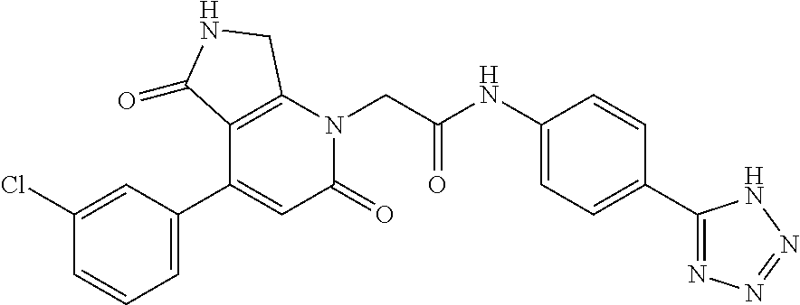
C12=C(N(CC(NC3=CC=C(C4=NN=NN4)C=C3)=O)C(=O)C=C1C1=CC=CC(Cl)=C1)CNC2=O
